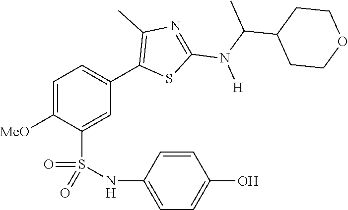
C1=C([MeO])C(S(NC2=CC=C(O)C=C2)(=O)=O)=CC(C2=C(C)N=C(N(C(C)C3CCOCC3)[H])S2)=C1
